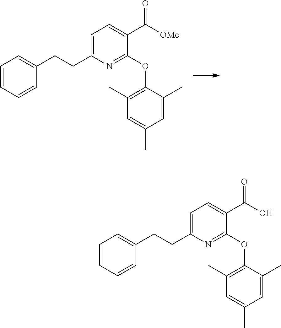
C1=C(CCC2=CC=CC=C2)N=C(OC2=C(C)C=C(C)C=C2C)C(C([OMe])=O)=C1.C1=C(CCC2=CC=CC=C2)N=C(OC2=C(C)C=C(C)C=C2C)C(C(O)=O)=C1
